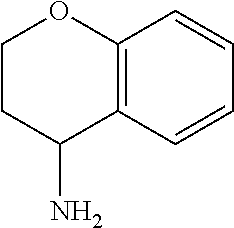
C12=C(C=CC=C1)C(N)CCO2
